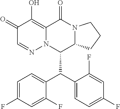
C1=C(F)C=C(F)C(C(C2=CC=C(F)C=C2F)C2C3N(C(=O)C4=C(O)C(=O)C=NN24)CCC3)=C1
